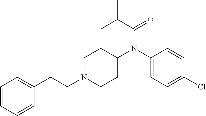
C1N(CCC2=CC=CC=C2)CCC(N(C2=CC=C(Cl)C=C2)C(C(C)C)=O)C1
